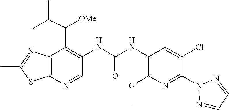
C1(C)=NC2=C(S1)N=CC(NC(=O)NC1=C(OC)N=C(N3N=CC=N3)C(Cl)=C1)=C2C([OMe])C(C)C
